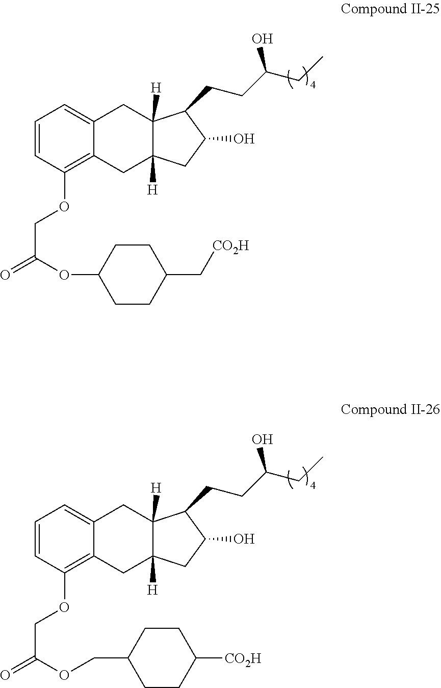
C1=CC(OCC(=O)OC2CCC(C[CO2H])CC2)=C2C(=C1)CC1([H])C([H])(C2)CC(O)C1CCC(CC)O.C1=CC(OCC(=O)OCC2CCC([CO2H])CC2)=C2C(=C1)CC1([H])C([H])(C2)CC(O)C1CCC(CC)O
